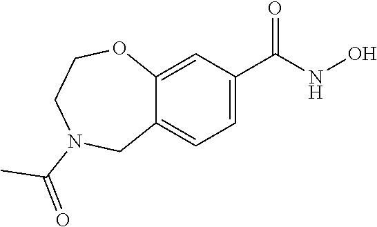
C12=CC(C(NO)=O)=CC=C1CN(C(=O)C)CCO2
